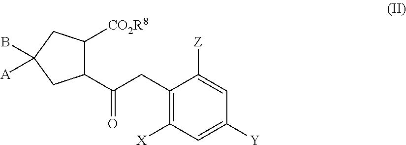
C1(C(CC2=C([X])C=C([Y])C=C2[Z])=O)C([CO2R8])CC(B)([A])C1
